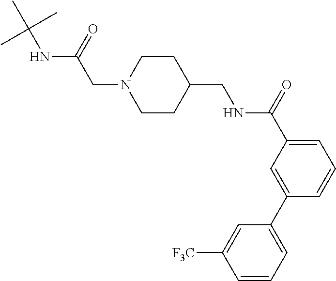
C(N1CCC(CNC(C2=CC=CC(C3=CC=CC([F3C])=C3)=C2)=O)CC1)C(NC(C)(C)C)=O
